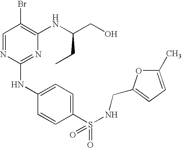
C1=NC(NC2=CC=C(S(=O)(=O)NCC3=CC=C(C)O3)C=C2)=NC(NC(CO)CC)=C1Br
